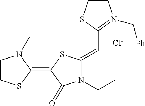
[Cl-].C1CN(C)C(=C2C(=O)N(CC)C(=CC3=[N+](C[Ph])C=CS3)S2)S1
